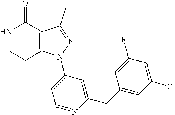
C12=C(C(C)=NN1C1=CC=NC(CC3=CC(Cl)=CC(F)=C3)=C1)C(=O)NCC2
